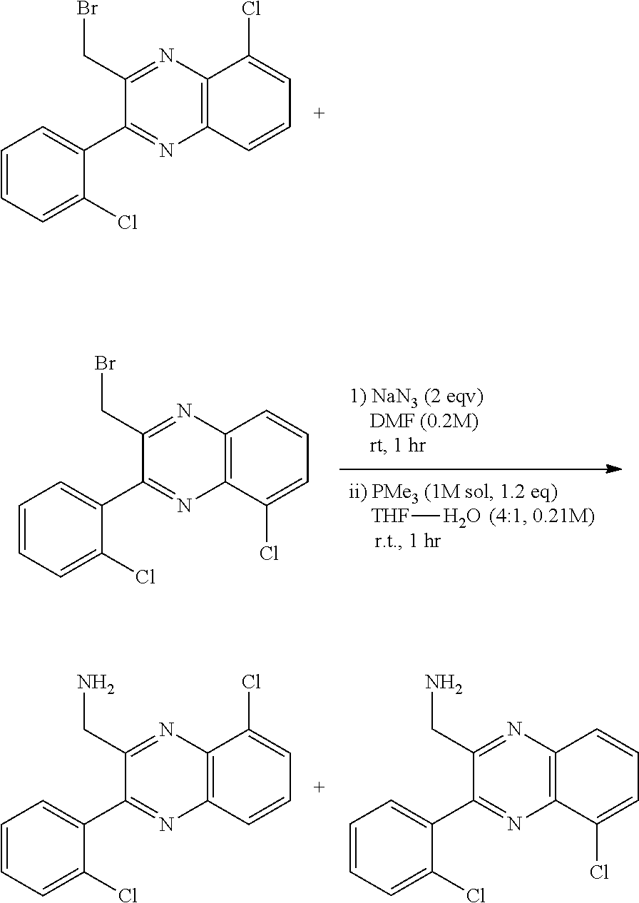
C1(C2=CC=CC=C2Cl)=NC2=C(N=C1CN)C(Cl)=CC=C2.C1(C2=CC=CC=C2Cl)=NC2=C(N=C1CN)C=CC=C2Cl.C1(C2=CC=CC=C2Cl)=NC2=C(N=C1CBr)C(Cl)=CC=C2.[THF]O.C1(C2=CC=CC=C2Cl)=NC2=C(N=C1CBr)C=CC=C2Cl
